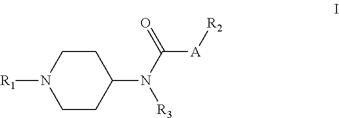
N1([R1])CCC(N(C(=O)[A][R2])[R3])CC1
